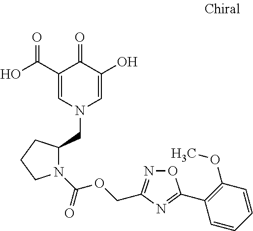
C1(C(=O)O)=CN(CC2N(C(OCC3=NOC(C4=C(OC)C=CC=C4)=N3)=O)CCC2)C=C(O)C1=O
